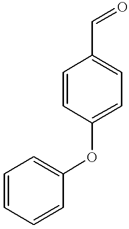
C1=CC(OC2=CC=CC=C2)=CC=C1C=O
